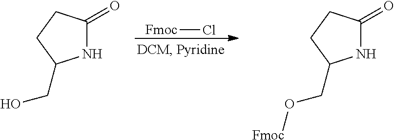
[Fmoc]Cl.C1(=O)NC(CO)CC1.C1(=O)NC(CO[Fmoc])CC1
